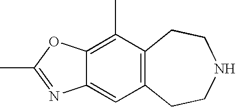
C12=C(CCNCC1)C=C1C(=C2C)OC(C)=N1
